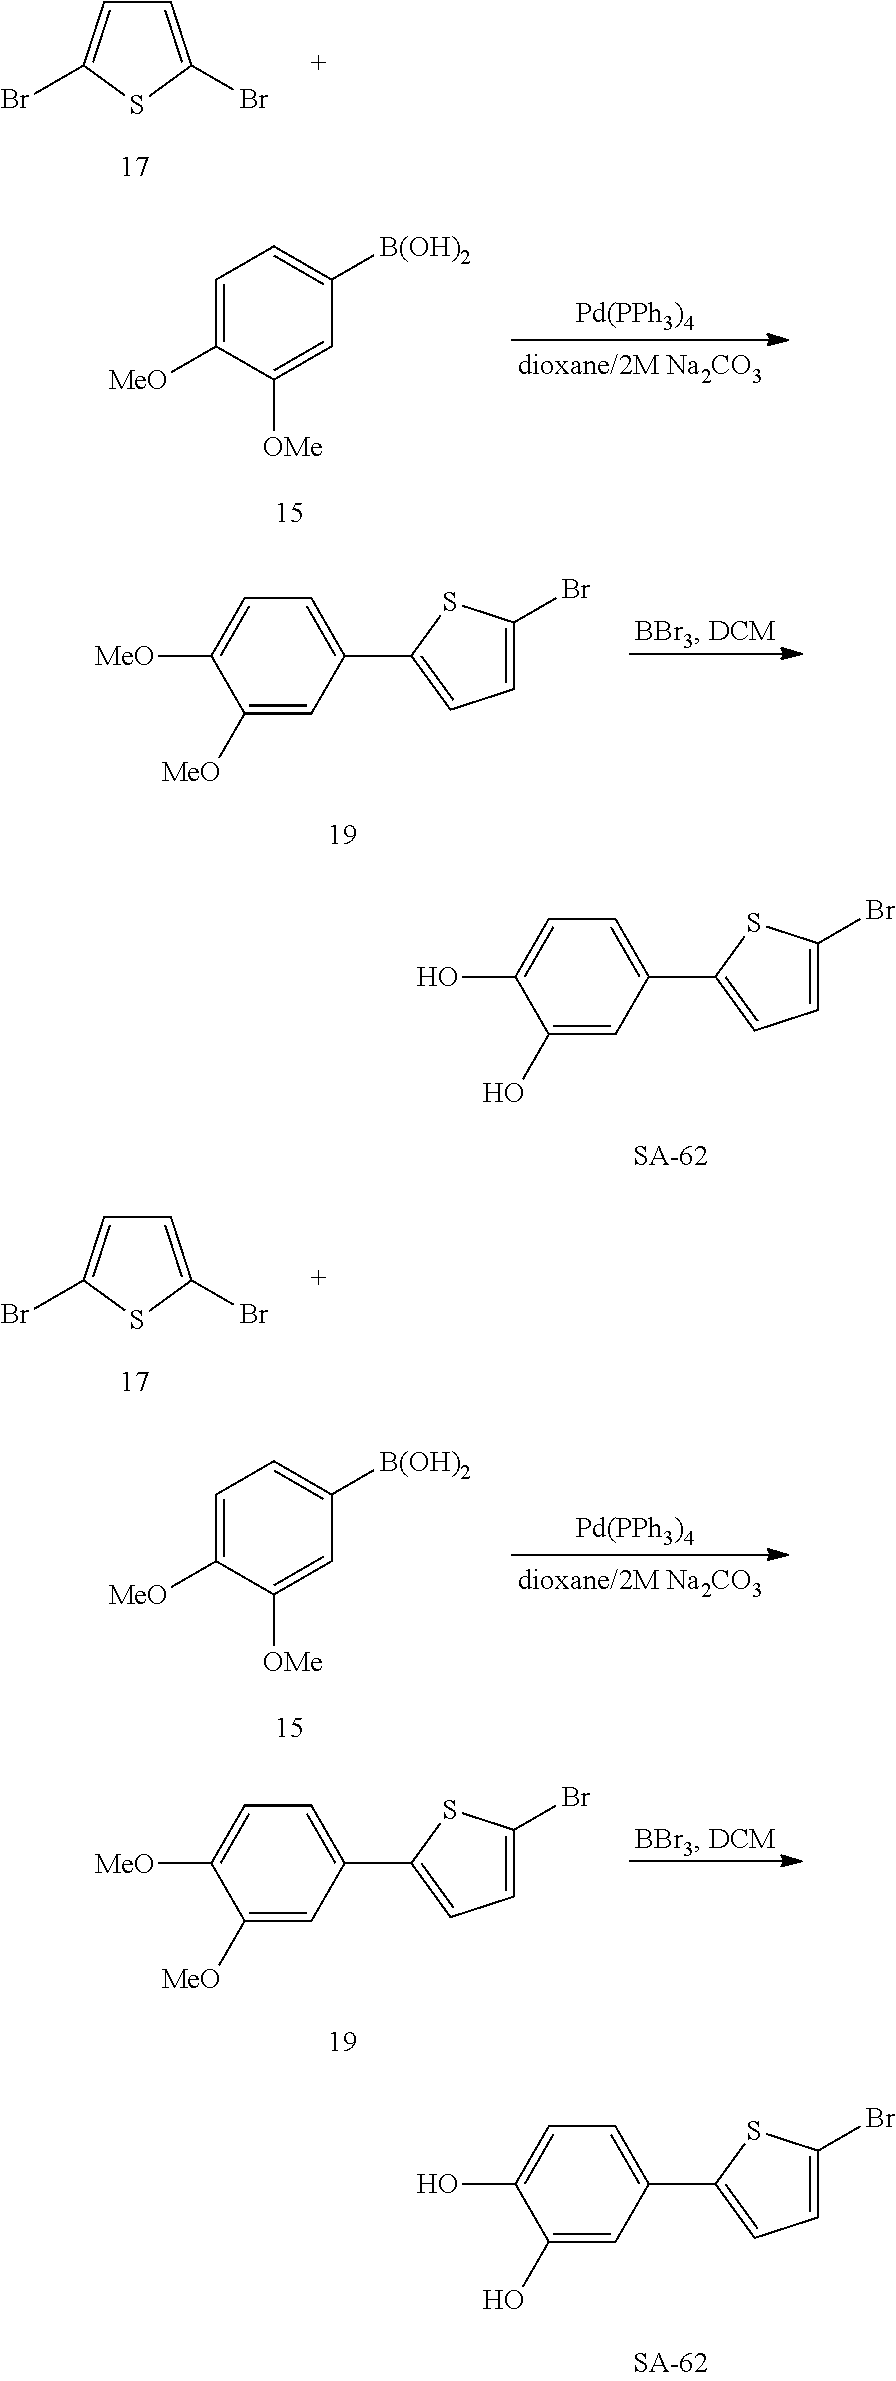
C1=C(Br)SC(Br)=C1.C1=C([MeO])C([OMe])=CC([B(OH)2])=C1.[Pd(PPh3)4].C1([MeO])=CC(C2=CC=C(Br)S2)=CC=C1[MeO].C1(O)=CC(C2=CC=C(Br)S2)=CC=C1O.C1=C(Br)SC(Br)=C1.C1=C([MeO])C([OMe])=CC([B(OH)2])=C1.[Pd(PPh3)4].C1([MeO])=CC(C2=CC=C(Br)S2)=CC=C1[MeO].C1(O)=CC(C2=CC=C(Br)S2)=CC=C1O
